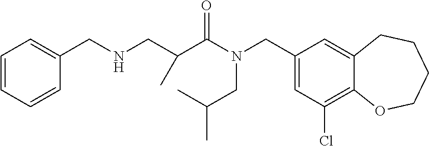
C1(CN(CC(C)C)C(=O)C(C)CNCC2=CC=CC=C2)=CC(Cl)=C2C(=C1)CCCCO2
